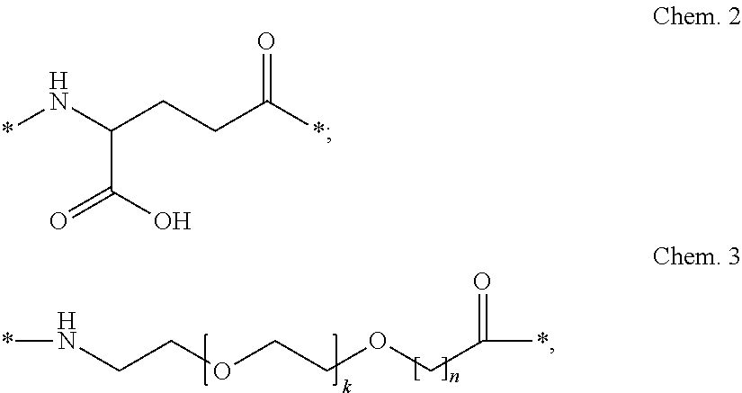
*NCCOCCOCC(*)=O.*NC(CCC(*)=O)C(O)=O
